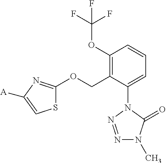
C1(OC(F)(F)F)=C(COC2=NC([A])=CS2)C(N2N=NN(C)C2=O)=CC=C1
